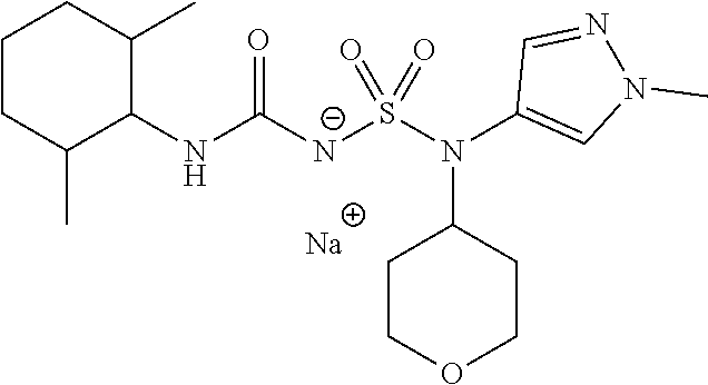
[Na].C1(NC([N-]S(N(C2=CN(C)N=C2)C2CCOCC2)(=O)=O)=O)C(C)CCCC1C
